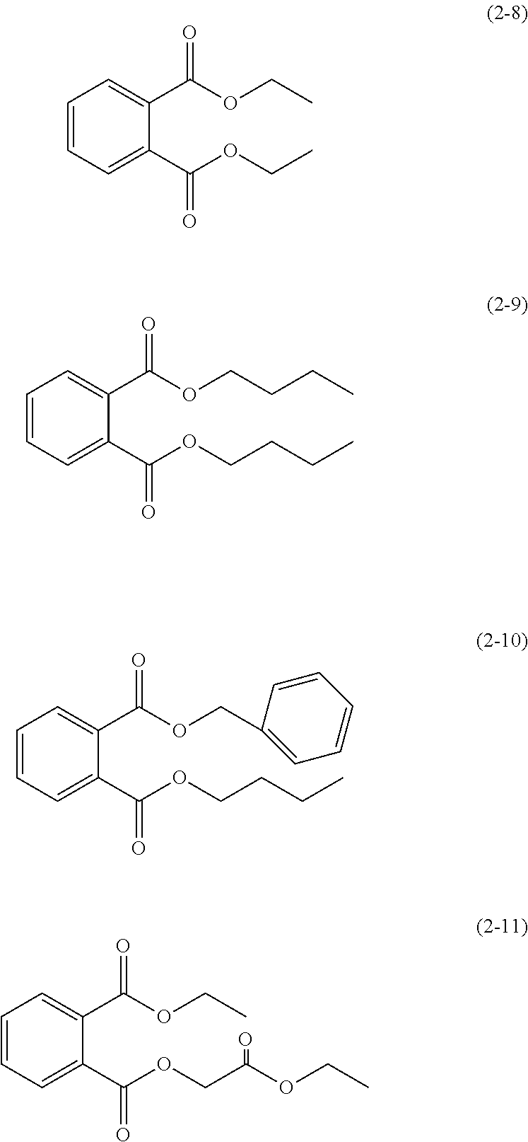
C1=CC=C(C(OCC)=O)C(C(OCC)=O)=C1.C1=CC=C(C(OCCCC)=O)C(C(OCCCC)=O)=C1.C1=CC=C(C(OCCCC)=O)C(C(OCC2=CC=CC=C2)=O)=C1.C1=CC=C(C(OCC(OCC)=O)=O)C(C(OCC)=O)=C1
